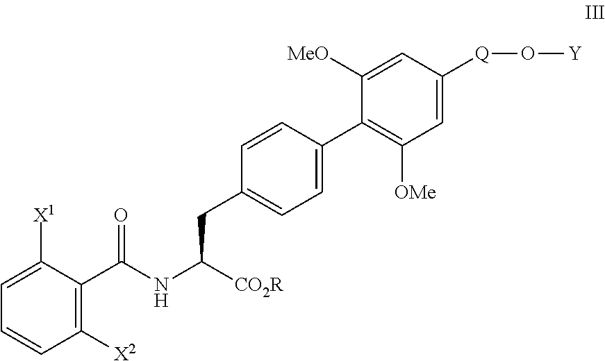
C1([X1])=CC=CC([X2])=C1C(NC([CO2R])CC1=CC=C(C2=C([OMe])C=C([Q]O[Y])C=C2[MeO])C=C1)=O
